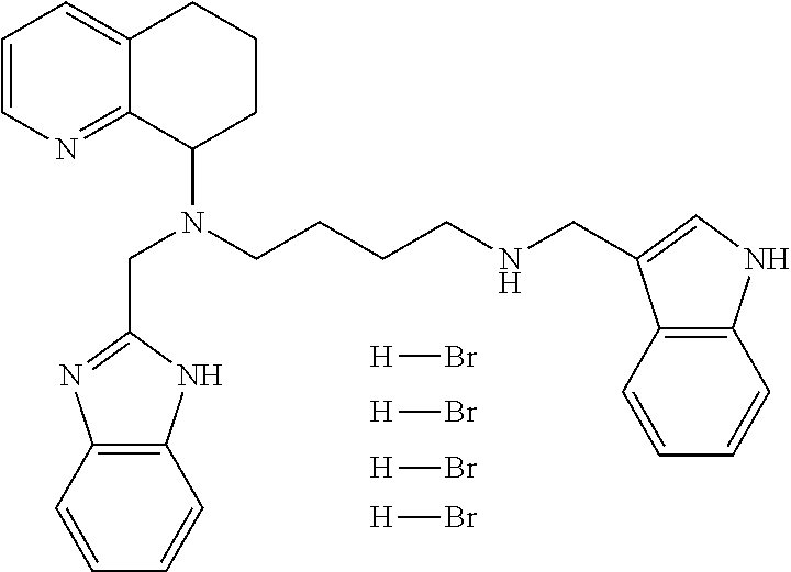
[H]Br.[H]Br.[H]Br.[H]Br.N(C1CCCC2=CC=CN=C12)(CCCCNCC1=CNC2=C1C=CC=C2)CC1=NC2=C(N1)C=CC=C2
